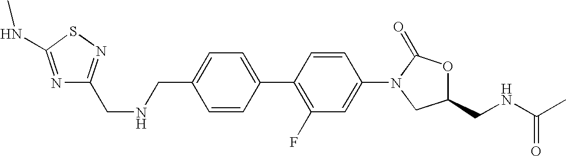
C1=C(CNCC2=NSC(NC)=N2)C=CC(C2=C(F)C=C(N3CC(CNC(C)=O)OC3=O)C=C2)=C1
